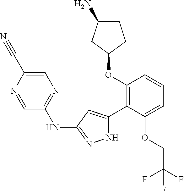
C1(OC2=C(C3=CC(NC4=NC=C(C#N)N=C4)=NN3)C(OCC(F)(F)F)=CC=C2)CCC(N)C1
